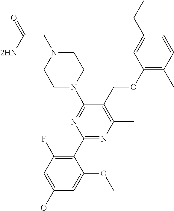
C1(OCC2=C(C)N=C(C3=C(F)C=C(OC)C=C3OC)N=C2N2CCN(CC(=O)[2HN])CC2)=C(C)C=CC(C(C)C)=C1
